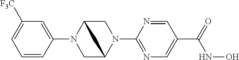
C1(N2CC3N(C4=NC=C(C(NO)=O)C=N4)CC2C3)=CC([CF3])=CC=C1
